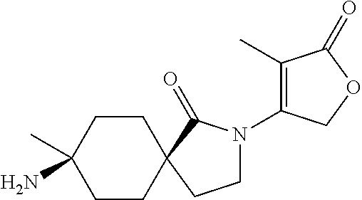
C1CC(N)(C)CCC12CCN(C1=C(C)C(=O)OC1)C2=O
